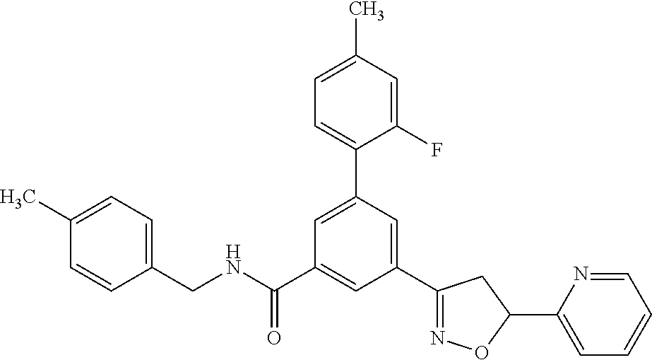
C1(CNC(C2=CC(C3=NOC(C4=CC=CC=N4)C3)=CC(C3=CC=C(C)C=C3F)=C2)=O)=CC=C(C)C=C1
